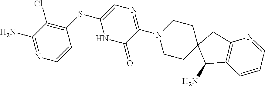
C1(N)=NC=CC(SC2=CN=C(N3CCC4(CC3)C(N)C3=C(C4)N=CC=C3)C(=O)N2)=C1Cl
